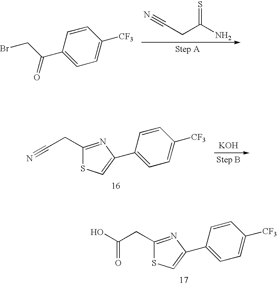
NC(CC#N)=S.C(C1=CC=C([CF3])C=C1)(CBr)=O.C1(C2=CSC(CC#N)=N2)=CC=C([CF3])C=C1.[KOH].C1(C2=CSC(CC(O)=O)=N2)=CC=C([CF3])C=C1
